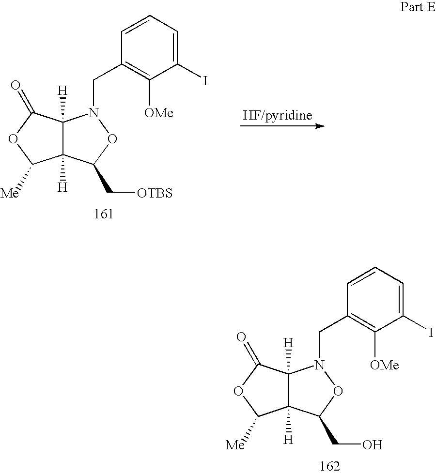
C12([H])C([H])(N(CC3=C([OMe])C(I)=CC=C3)OC1CO)C(=O)OC2[Me].C12([H])C([H])(N(CC3=C([OMe])C(I)=CC=C3)OC1C[OTBS])C(=O)OC2[Me]
